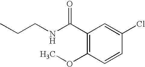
C1(C(NCCC)=O)=C(OC)C=CC(Cl)=C1
